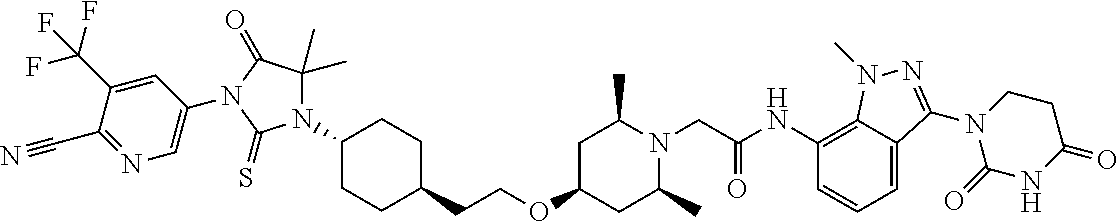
C(COC1CC(C)N(CC(NC2=C3C(=CC=C2)C(N2C(=O)NC(=O)CC2)=NN3C)=O)C(C)C1)C1CCC(N2C(C)(C)C(=O)N(C3=CN=C(C#N)C(C(F)(F)F)=C3)C2=S)CC1
